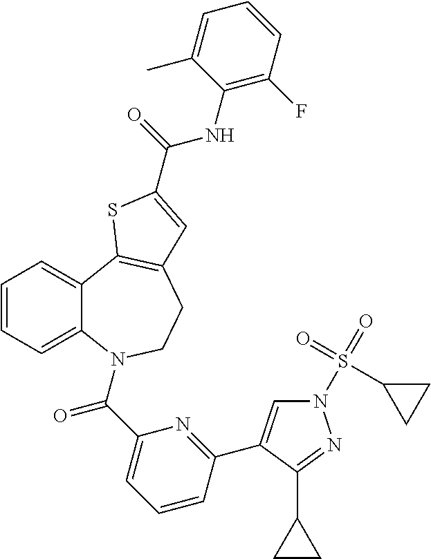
N1(S(=O)(=O)C2CC2)C=C(C2=NC(C(=O)N3C4=CC=CC=C4C4=C(CC3)C=C(C(=O)NC3=C(F)C=CC=C3C)S4)=CC=C2)C(C2CC2)=N1
